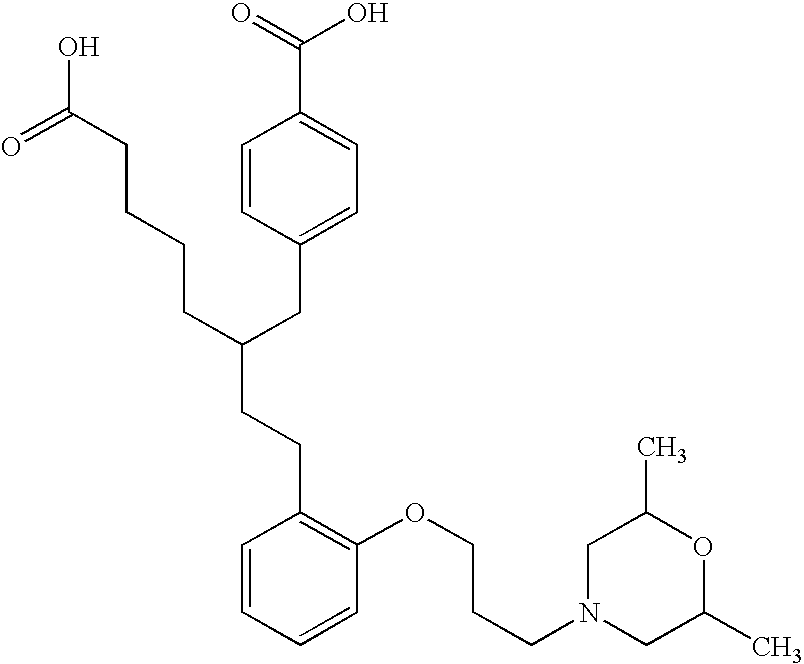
C(C(CC1=CC=C(C(=O)O)C=C1)CCCCC(O)=O)CC1=C(OCCCN2CC(C)OC(C)C2)C=CC=C1
